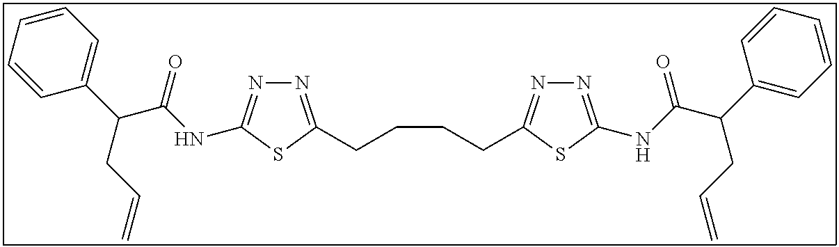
N1=C(CCCCC2=NN=C(NC(C(C3=CC=CC=C3)CC=C)=O)S2)SC(NC(C(C2=CC=CC=C2)CC=C)=O)=N1
